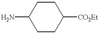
C1CC([CO2Et])CCC1N
